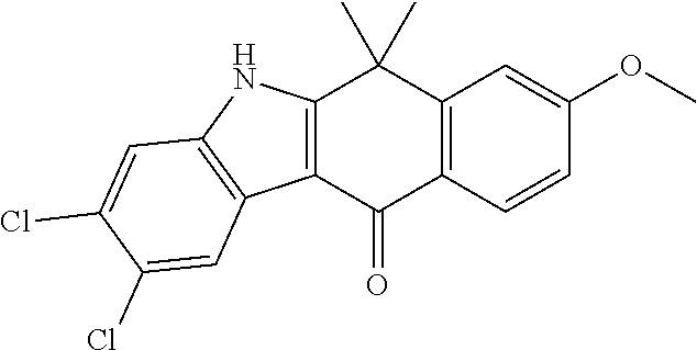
C1(C)(C)C2=C(C(=O)C3=C1NC1=C3C=C(Cl)C(Cl)=C1)C=CC(OC)=C2
